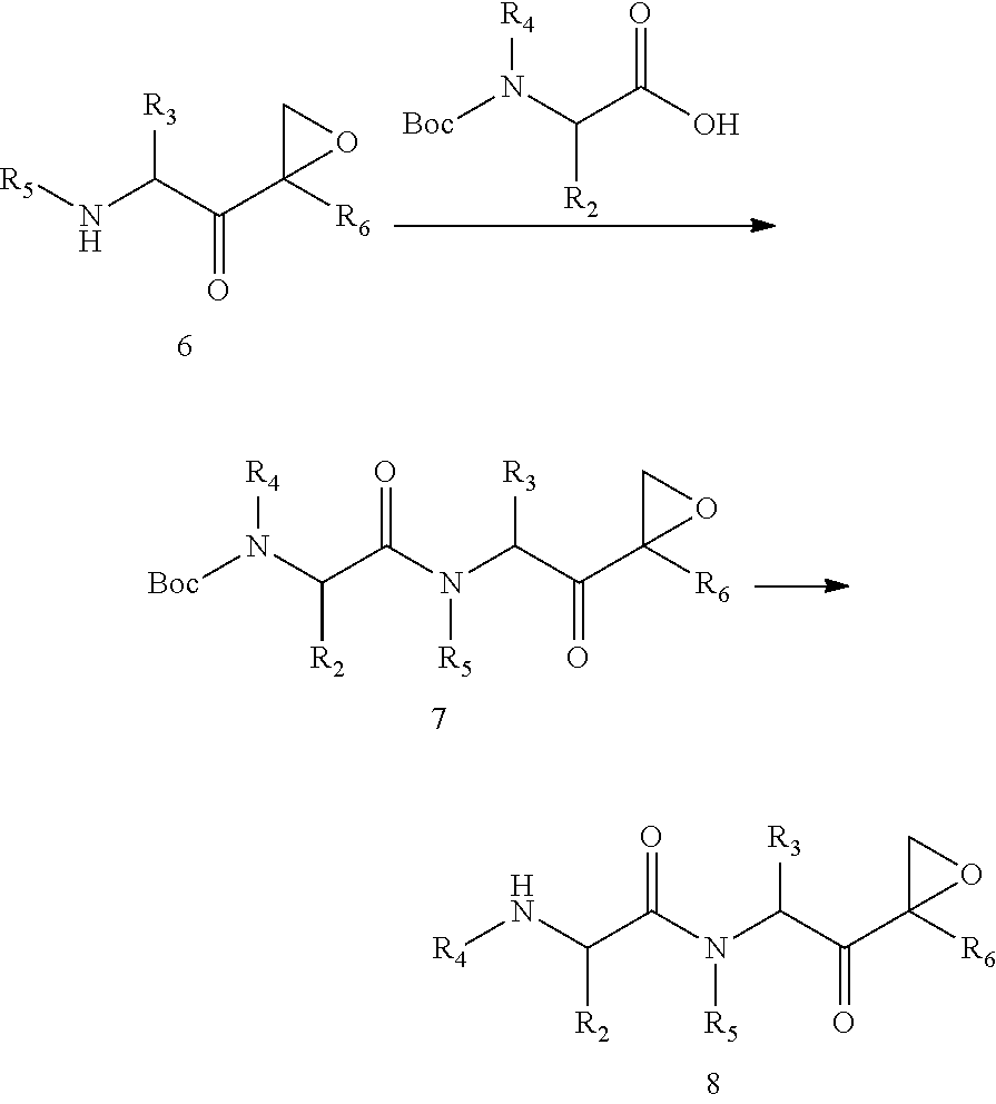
C(N(C(C(C1([R6])OC1)=O)[R3])[R5])(C(N[R4])[R2])=O.[R5]NC(C(C1([R6])OC1)=O)[R3].C(O)(C(N([Boc])[R4])[R2])=O.C(N(C(C(C1([R6])OC1)=O)[R3])[R5])(C(N([Boc])[R4])[R2])=O
